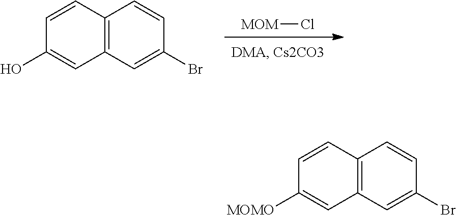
[MOM]Cl.C1(O)=CC2=C(C=C1)C=CC(Br)=C2.C1([MOMO])=CC2=C(C=C1)C=CC(Br)=C2
